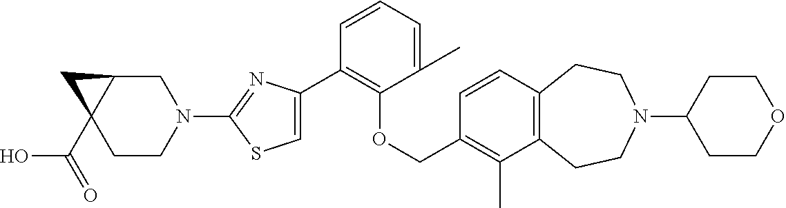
C1(C2=CSC(N3CC4C(C(=O)O)(CC3)C4)=N2)=C(OCC2=C(C)C3=C(C=C2)CCN(C2CCOCC2)CC3)C(C)=CC=C1
